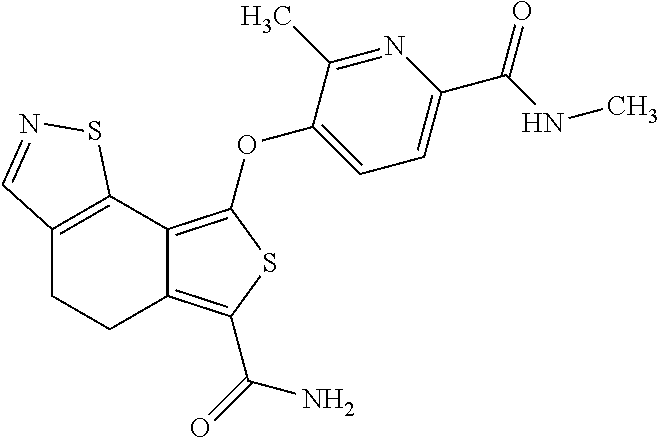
C12=C(C3=C(OC4=CC=C(C(NC)=O)N=C4C)SC(C(=O)N)=C3CC1)SN=C2
